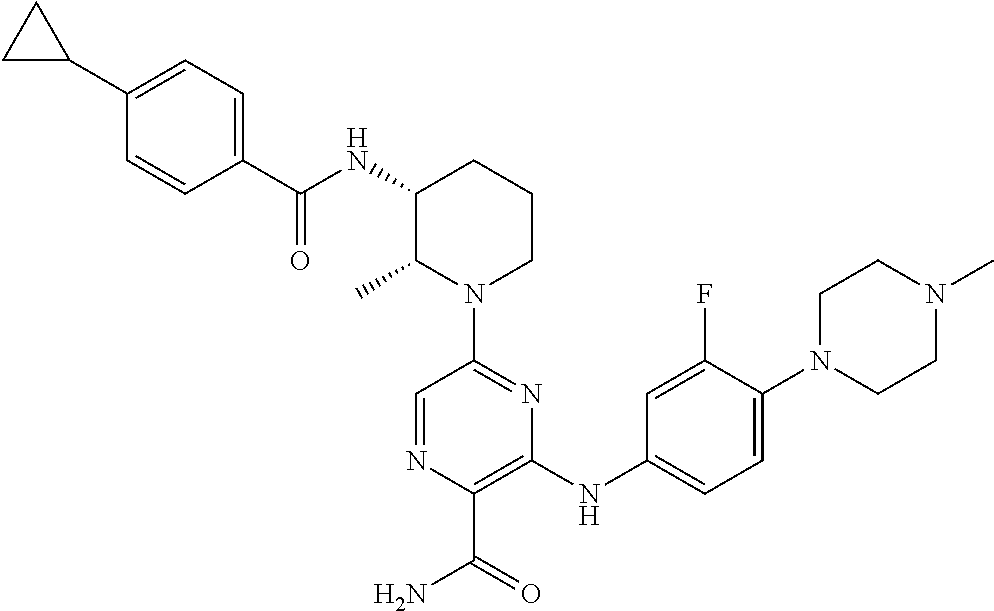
N(C1C(C)N(C2=NC(NC3=CC=C(N4CCN(C)CC4)C(F)=C3)=C(C(N)=O)N=C2)CCC1)C(=O)C1=CC=C(C2CC2)C=C1
